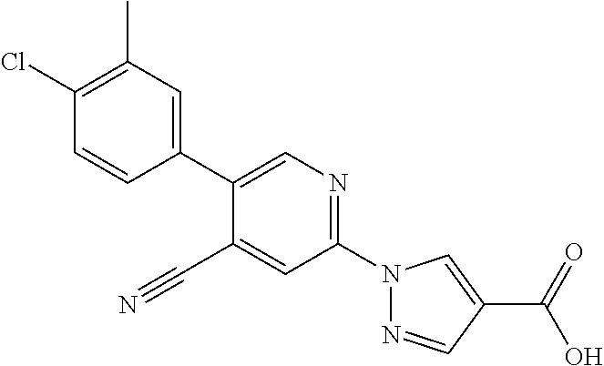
C1=CC(Cl)=C(C)C=C1C1=CN=C(N2N=CC(C(O)=O)=C2)C=C1C#N
